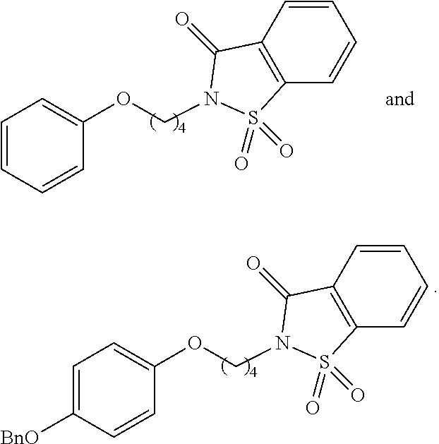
C1=CC=CC(OCN2C(=O)C3=C(C=CC=C3)S2(=O)=O)=C1.C1=C([BnO])C=CC(OCN2C(=O)C3=C(C=CC=C3)S2(=O)=O)=C1
